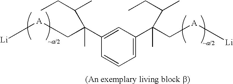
C1=C(C(C[A][Li])(C)C(C)CC)C=CC=C1C(C)(C(CC)C)C[A][Li]
